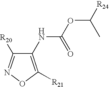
C1(NC(OC([R24])C)=O)=C([R21])ON=C1[R20]
